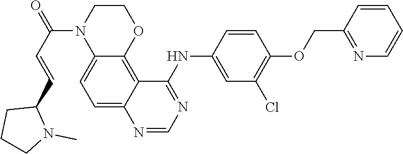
C1=NC2=CC=C3N(C(C=CC4CCCN4C)=O)CCOC3=C2C(NC2=CC(Cl)=C(OCC3=NC=CC=C3)C=C2)=N1
